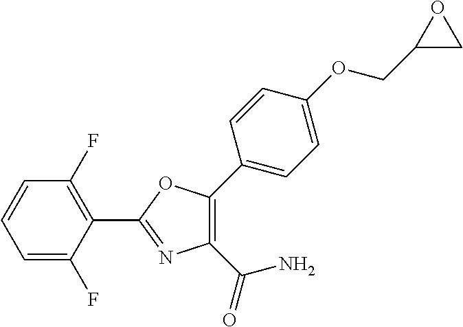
C1=C(F)C(C2=NC(C(=O)N)=C(C3=CC=C(OCC4CO4)C=C3)O2)=C(F)C=C1
